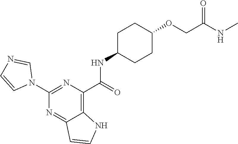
C1(NC(C2=C3C(=NC(N4C=NC=C4)=N2)C=CN3)=O)CCC(OCC(NC)=O)CC1
